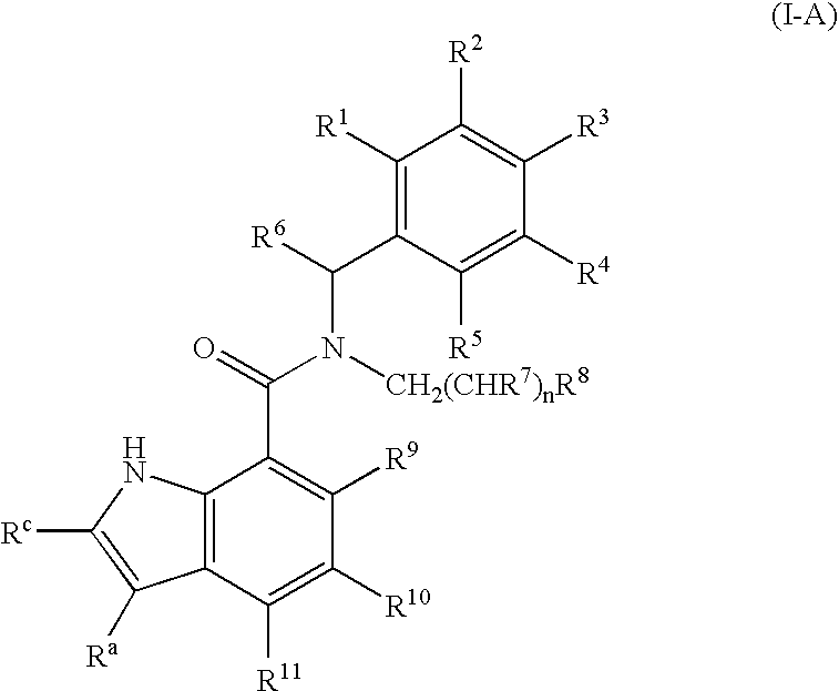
C1([R1])=C(C([R6])N([CH2(CHR7)nR8])C(=O)C2=C([R9])C([R10])=C([R11])C3=C2NC([Rc])=C3[Ra])C([R5])=C([R4])C([R3])=C1[R2]
